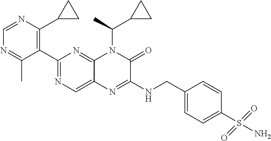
C1(C2=NC=C3C(=N2)N(C(C)C2CC2)C(=O)C(NCC2=CC=C(S(N)(=O)=O)C=C2)=N3)=C(C2CC2)N=CN=C1C
